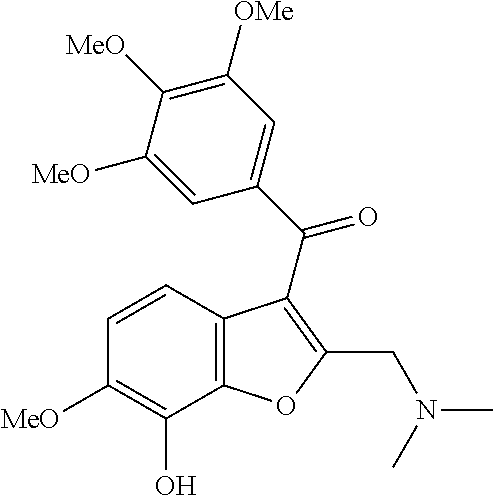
C12=C(C=CC([MeO])=C1O)C(C(C1=CC([OMe])=C([MeO])C([MeO])=C1)=O)=C(CN(C)C)O2
